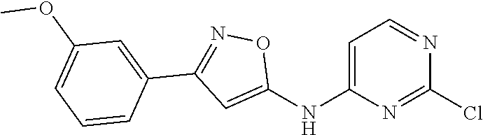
C1=C(NC2=CC(C3=CC(OC)=CC=C3)=NO2)N=C(Cl)N=C1
